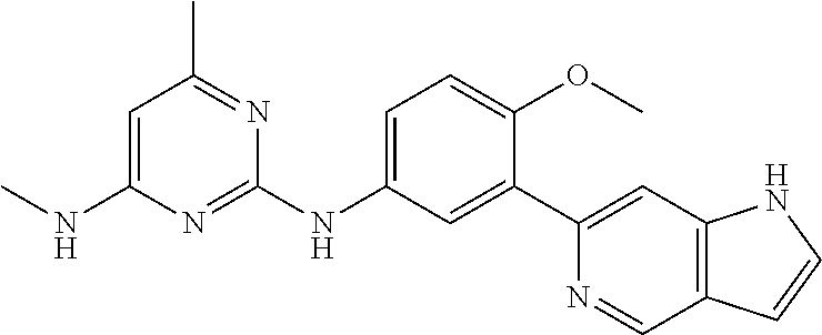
C1(C2=CC3=C(C=N2)C=CN3)=CC(NC2=NC(NC)=CC(C)=N2)=CC=C1OC
